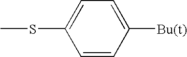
C1=CC([Bu(t)])=CC=C1SC
